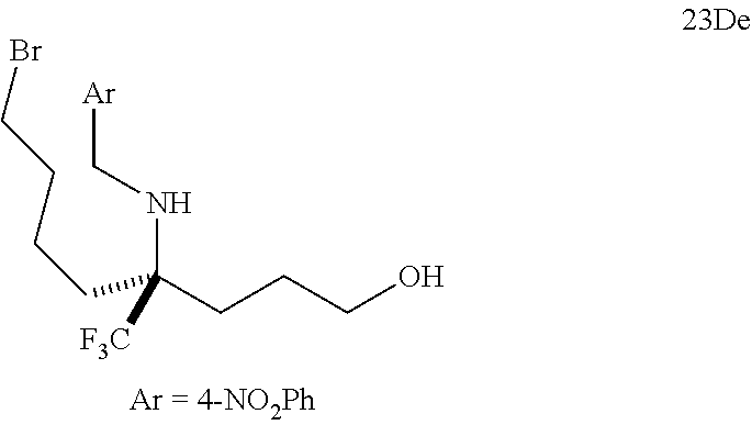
C(C(CCCO)(NC[Ar])[F3C])CCCBr
